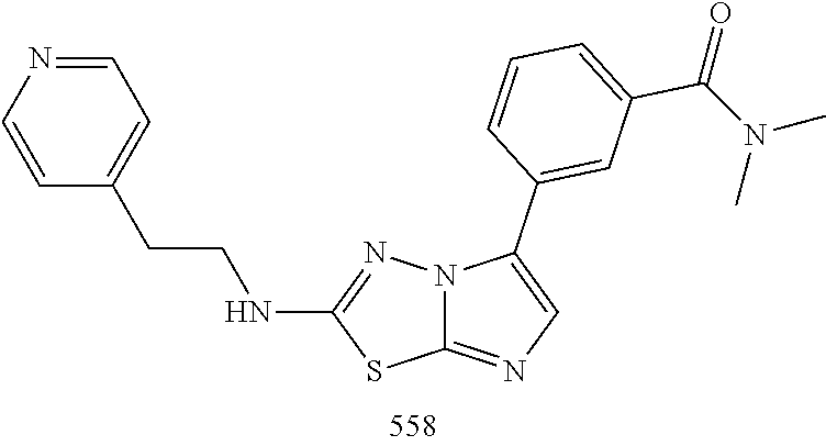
N1=C(NCCC2=CC=NC=C2)SC2=NC=C(C3=CC(C(=O)N(C)C)=CC=C3)N12
